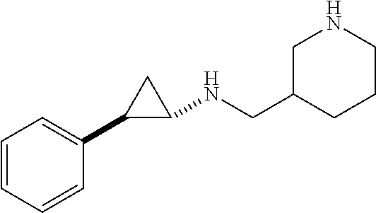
C1=CC=CC(C2C(NCC3CCCNC3)C2)=C1
